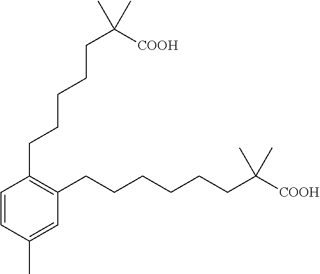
C1=CC(C)=CC(CCCCCCC([COOH])(C)C)=C1CCCCCC([COOH])(C)C
